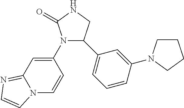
N1(C2=CC3=NC=CN3C=C2)C(C2=CC=CC(N3CCCC3)=C2)CNC1=O
